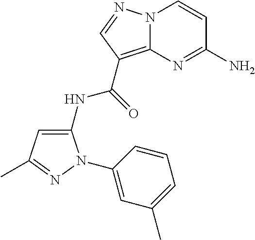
N12C(=C(C(=O)NC3=CC(C)=NN3C3=CC(C)=CC=C3)C=N1)N=C(N)C=C2
